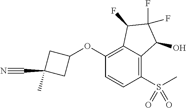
C1(OC2CC(C#N)(C)C2)=C2C(=C(S(C)(=O)=O)C=C1)C(O)C(F)(F)C2F
